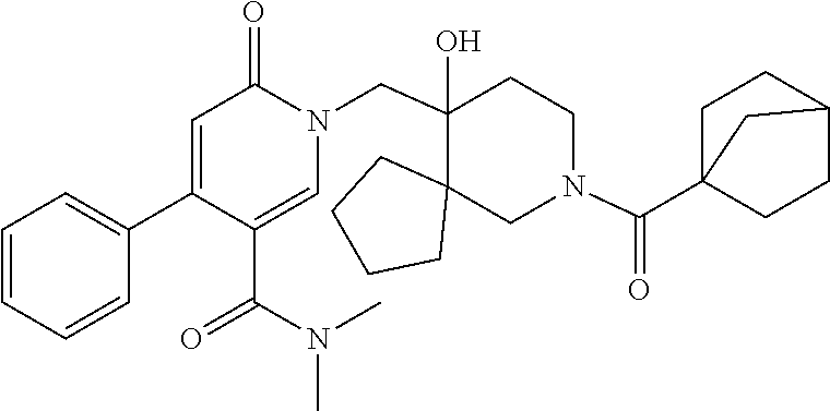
C1(C2=CC=CC=C2)=CC(=O)N(CC2(O)C3(CCCC3)CN(C(C34CCC(CC3)C4)=O)CC2)C=C1C(N(C)C)=O
